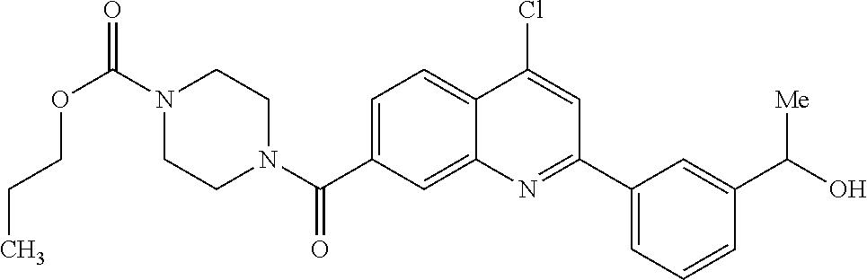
N1(C(OCCC)=O)CCN(C(=O)C2=CC=C3C(=C2)N=C(C2=CC=CC(C(O)[Me])=C2)C=C3Cl)CC1
